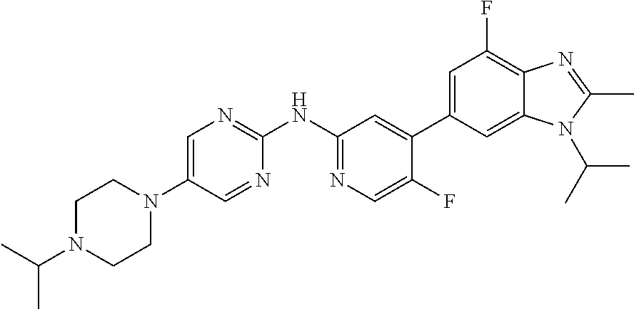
N1(C2=CN=C(NC3=NC=C(F)C(C4=CC(F)=C5C(=C4)N(C(C)C)C(C)=N5)=C3)N=C2)CCN(C(C)C)CC1
